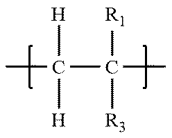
CC([H])([H])C(C)([R1])[R3]
